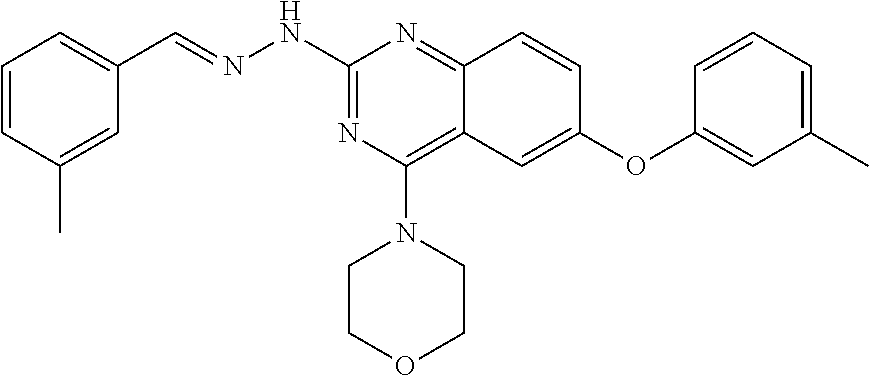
N(C1=NC(N2CCOCC2)=C2C(=N1)C=CC(OC1=CC(C)=CC=C1)=C2)N=CC1=CC=CC(C)=C1
